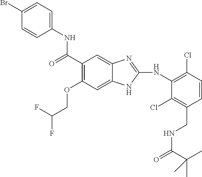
C1(C(NC2=CC=C(Br)C=C2)=O)=C(OCC(F)F)C=C2C(=C1)N=C(NC1=C(Cl)C=CC(CNC(=O)C(C)(C)C)=C1Cl)N2
